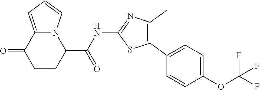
C1CC(C(NC2=NC(C)=C(C3=CC=C(OC(F)(F)F)C=C3)S2)=O)N2C(=CC=C2)C1=O
